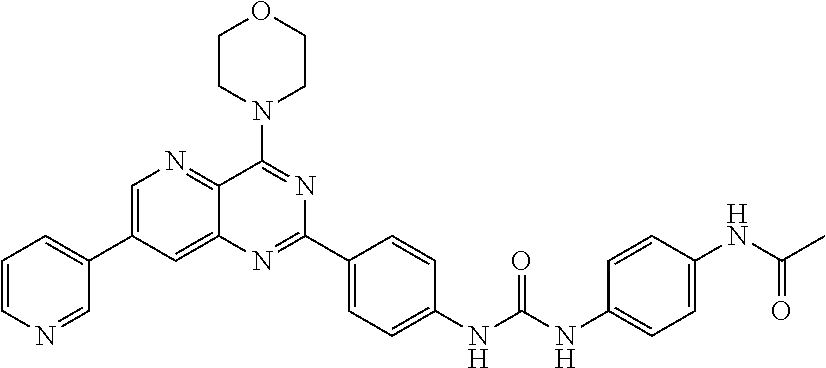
C1=CN=CC(C2=CN=C3C(=C2)N=C(C2=CC=C(NC(NC4=CC=C(NC(C)=O)C=C4)=O)C=C2)N=C3N2CCOCC2)=C1
